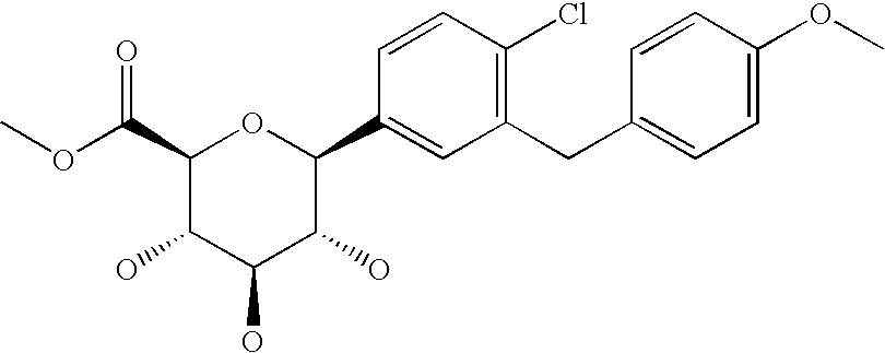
C1(C(OC)=O)C(O)C(O)C(O)C(C2=CC(CC3=CC=C(OC)C=C3)=C(Cl)C=C2)O1
